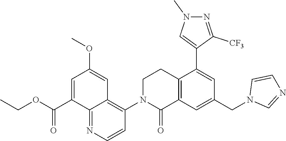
C12=C(C=C(CN3C=NC=C3)C=C1C1=CN(C)N=C1[CF3])C(=O)N(C1=C3C(=NC=C1)C(C(OCC)=O)=CC(OC)=C3)CC2
